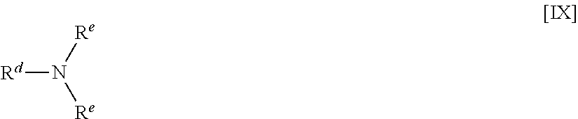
[Rd]N([Re])[Re]
